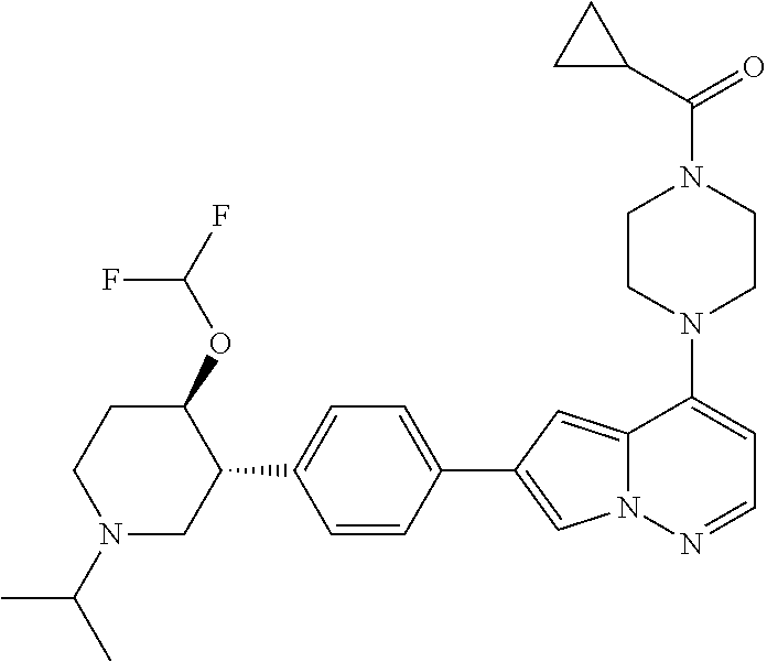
N1(C2=CC=NN3C2=CC(C2=CC=C(C4C(OC(F)F)CCN(C(C)C)C4)C=C2)=C3)CCN(C(=O)C2CC2)CC1
